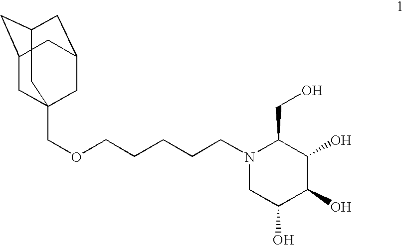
N1(CCCCCOCC23CC4CC(CC(C2)C4)C3)CC(O)C(O)C(O)C1CO
